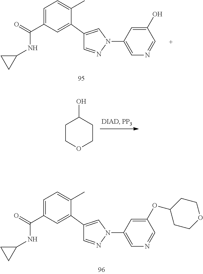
C1=NN(C2=CN=CC(O)=C2)C=C1C1=CC(C(=O)NC2CC2)=CC=C1C.OC1CCOCC1.C1=NN(C2=CN=CC(OC3CCOCC3)=C2)C=C1C1=CC(C(=O)NC2CC2)=CC=C1C
